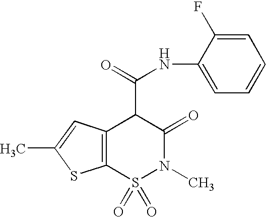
N(C(C1C(=O)N(C)S(=O)(=O)C2=C1C=C(C)S2)=O)C1=CC=CC=C1F
